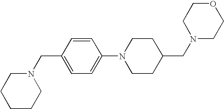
N1(CC2CCN(C3=CC=C(CN4CCCCC4)C=C3)CC2)CCOCC1
